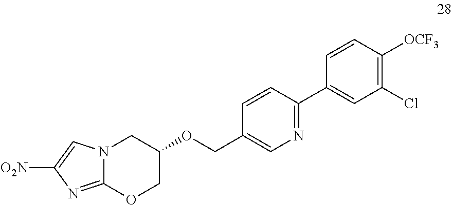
C12=NC([O2N])=CN1CC(OCC1=CN=C(C3=CC(Cl)=C([OCF3])C=C3)C=C1)CO2
